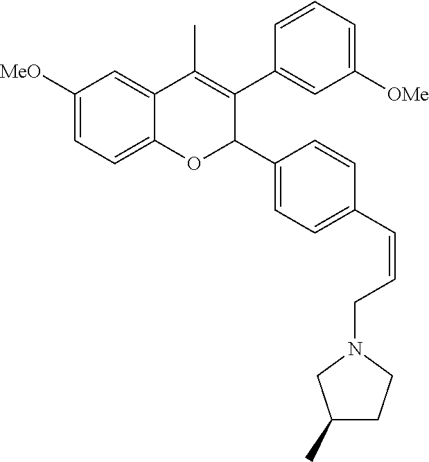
C1([MeO])=CC=C2C(=C1)C(C)=C(C1=CC([OMe])=CC=C1)C(C1=CC=C(C=CCN3CCC(C)C3)C=C1)O2
